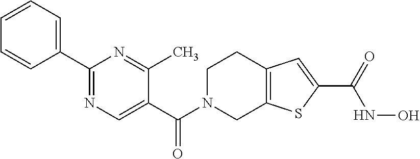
C1(C(N2CC3=C(CC2)C=C(C(NO)=O)S3)=O)=CN=C(C2=CC=CC=C2)N=C1C
